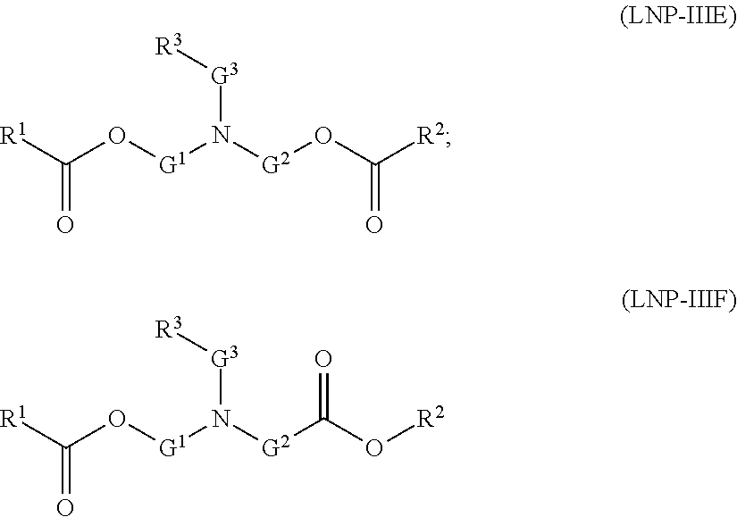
[R1]C(O[G1]N([G2]OC([R2])=O)[G3][R3])=O.[R1]C(O[G1]N([G2]C(O[R2])=O)[G3][R3])=O
